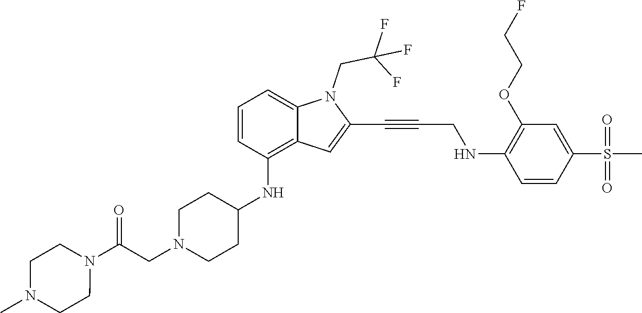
C(C#CC1=CC2=C(NC3CCN(CC(N4CCN(C)CC4)=O)CC3)C=CC=C2N1CC(F)(F)F)NC1=C(OCCF)C=C(S(C)(=O)=O)C=C1
